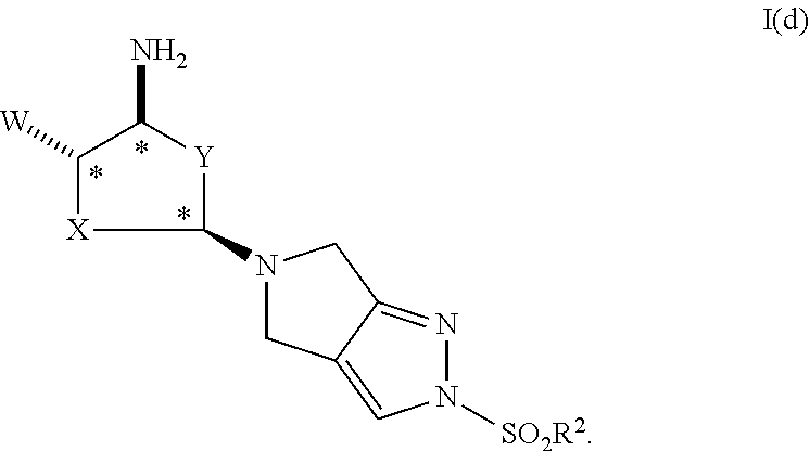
[X]1C([W])C(N)[Y]C1N1CC2=CN([SO2R2])N=C2C1
